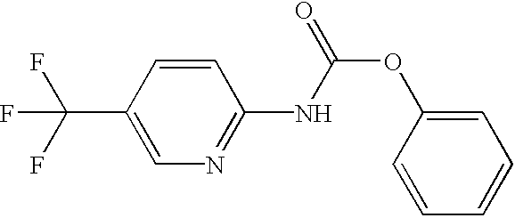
C1=CC(C(F)(F)F)=CN=C1NC(OC1=CC=CC=C1)=O
